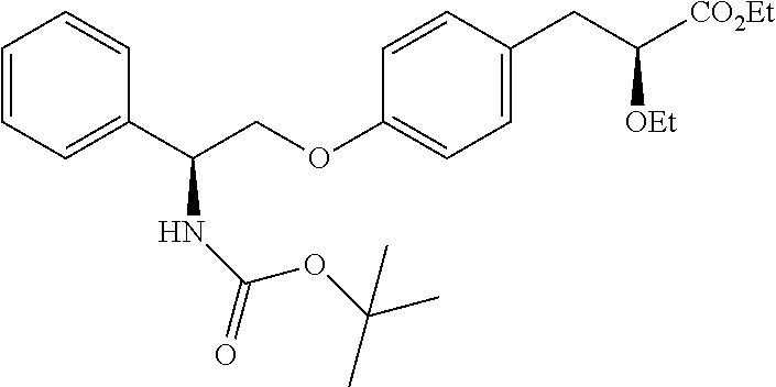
C1=CC=C(C(COC2=CC=C(CC([CO2Et])[OEt])C=C2)NC(=O)OC(C)(C)C)C=C1
